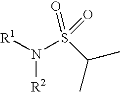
N(S(=O)(=O)C(C)C)([R1])[R2]
